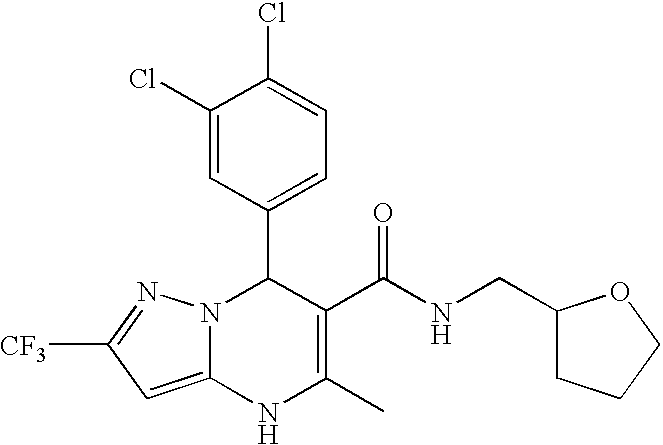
C1(Cl)=CC(C2N3C(=CC([CF3])=N3)NC(C)=C2C(NCC2CCCO2)=O)=CC=C1Cl
